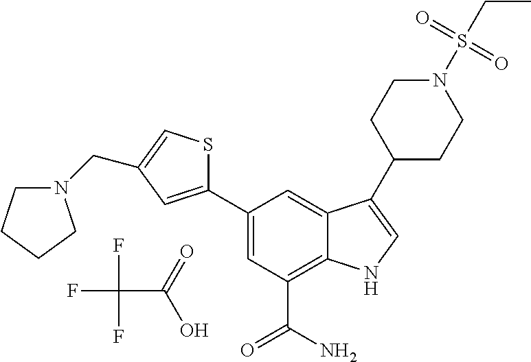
FC(F)(F)C(=O)O.C1=C(C2=CC(CN3CCCC3)=CS2)C=C2C(=C1C(N)=O)NC=C2C1CCN(S(CC)(=O)=O)CC1
